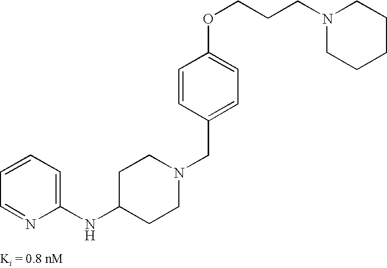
N1(CCCOC2=CC=C(CN3CCC(NC4=CC=CC=N4)CC3)C=C2)CCCCC1
